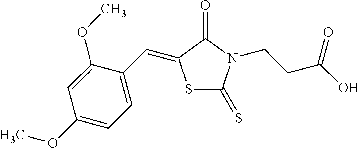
S1C(=S)N(CCC(O)=O)C(=O)C1=CC1=CC=C(OC)C=C1OC
